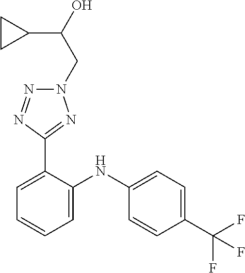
C1=C(NC2=CC=CC=C2C2=NN(CC(C3CC3)O)N=N2)C=CC(C(F)(F)F)=C1
